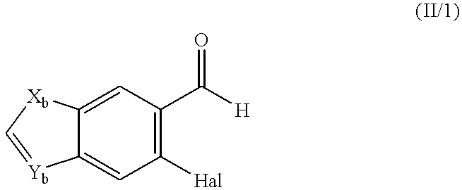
C1([Hal])=C(C([H])=O)C=C2C(=C1)[Yb]=C[Xb]2
